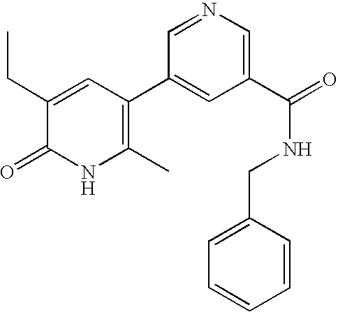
C1=NC=C(C(NCC2=CC=CC=C2)=O)C=C1C1=C(C)NC(=O)C(CC)=C1
